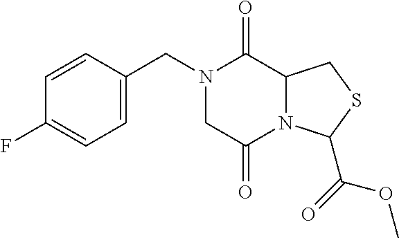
C1=CC(CN2CC(=O)N3C(C2=O)CSC3C(=O)OC)=CC=C1F
